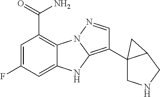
C1=C(F)C=C2C(=C1C(=O)N)N1N=CC(C34CNCC3C4)=C1N2
